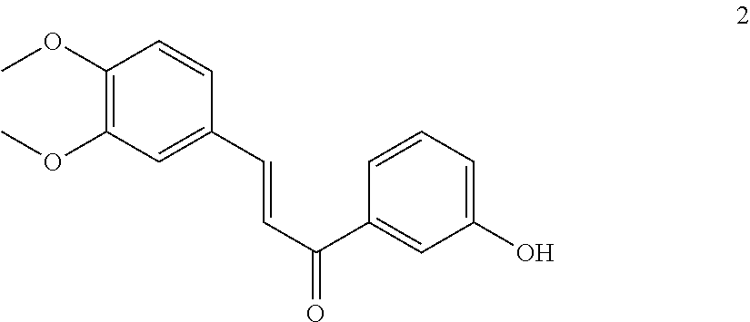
C1=CC(C=CC(=O)C2=CC(O)=CC=C2)=CC(OC)=C1OC
